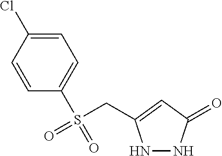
C1=C(Cl)C=CC(S(CC2=CC(=O)NN2)(=O)=O)=C1
